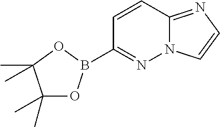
C1(B2OC(C)(C)C(C)(C)O2)=NN2C(=NC=C2)C=C1
